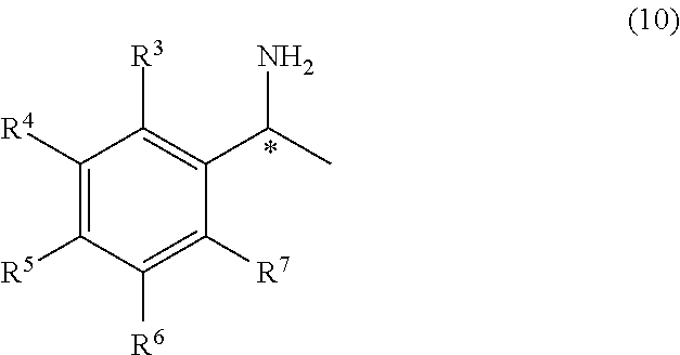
C1([R4])=C([R5])C([R6])=C([R7])C(C(N)C)=C1[R3]
